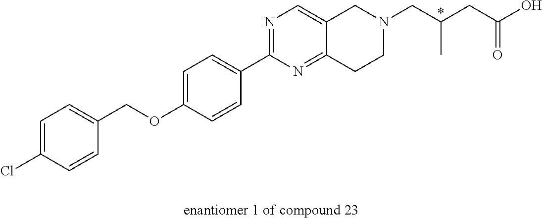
C1=C(Cl)C=CC(COC2=CC=C(C3=NC=C4C(=N3)CCN(CC(CC(=O)O)C)C4)C=C2)=C1
